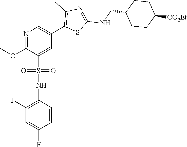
N1=C(OC)C(S(=O)(=O)NC2=C(F)C=C(F)C=C2)=CC(C2=C(C)N=C(NCC3CCC([CO2Et])CC3)S2)=C1
